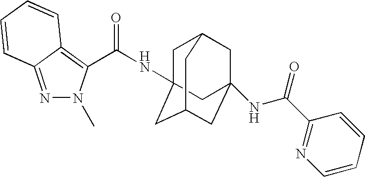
N1=C2C(=C(C(NC34CC5CC(NC(C6=NC=CC=C6)=O)(CC(C3)C5)C4)=O)N1C)C=CC=C2
